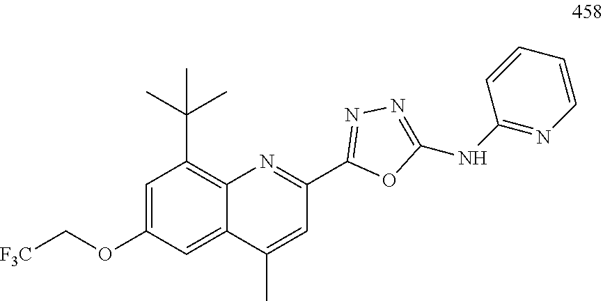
[F3C]COC1=CC(C(C)(C)C)=C2C(=C1)C(C)=CC(C1=NN=C(NC3=NC=CC=C3)O1)=N2
